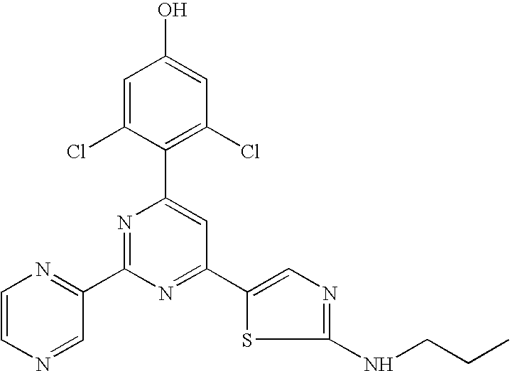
C1=C(Cl)C(C2=CC(C3=CN=C(NCCC)S3)=NC(C3=NC=CN=C3)=N2)=C(Cl)C=C1O
